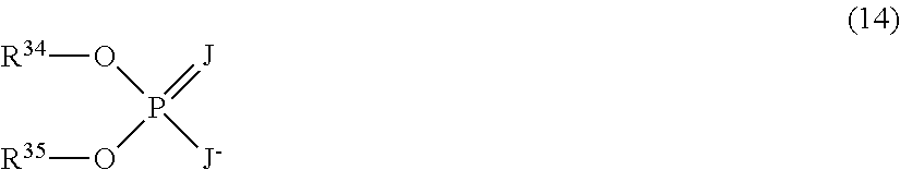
[J]=P(O[R35])(O[R34])[J-]
